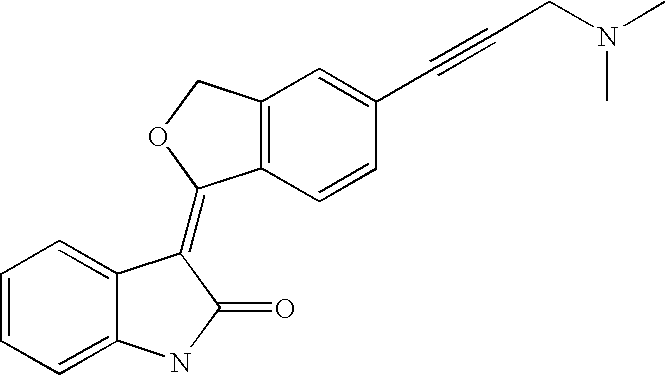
C1=CC=C2C(=C1)C(=C1C3=C(CO1)C=C(C#CCN(C)C)C=C3)C(=O)N2
